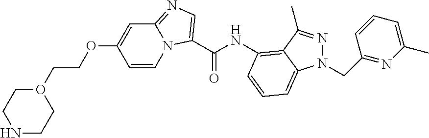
C1=CN2C(=NC=C2C(NC2=C3C(C)=NN(CC4=NC(C)=CC=C4)C3=CC=C2)=O)C=C1OCCO1CCNCC1
